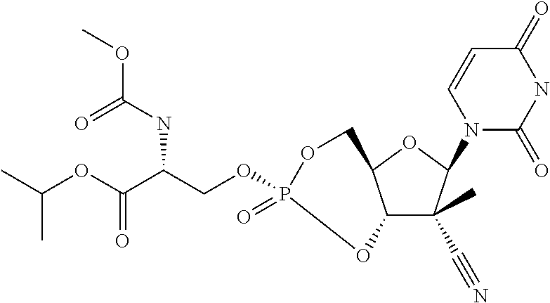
C12C(C)(C#N)C(N3C(=O)NC(=O)C=C3)OC1COP(=O)(OCC(C(OC(C)C)=O)NC(OC)=O)O2
